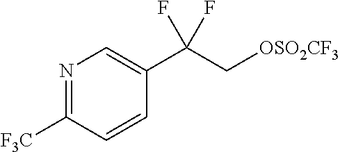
N1=C([F3C])C=CC(C(C[OSO2CF3])(F)F)=C1
